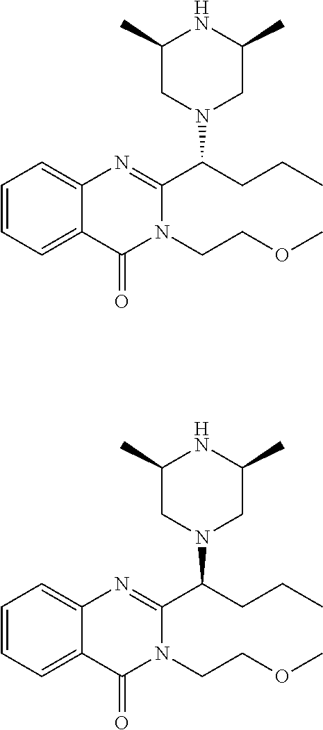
C1=CC=C2C(=C1)N=C(C(CCC)N1CC(C)NC(C)C1)N(CCOC)C2=O.C1=CC=C2C(=C1)N=C(C(CCC)N1CC(C)NC(C)C1)N(CCOC)C2=O
